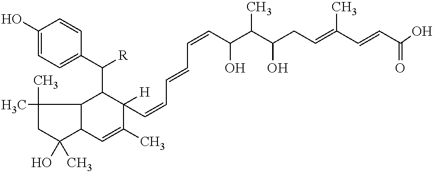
C1(C)(C)CC(O)(C)C2C1C(C(C1=CC=C(O)C=C1)[R])C(C=CC=CC=CC(C(C(CC=C(C=CC(O)=O)C)O)C)O)([H])C(C)=C2
